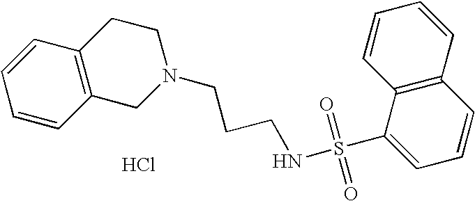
Cl.C1=CC2=C(C=C1)CCN(CCCNS(C1=CC=CC3=C1C=CC=C3)(=O)=O)C2
